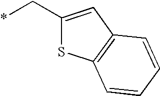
*CC1=CC2=C(S1)C=CC=C2
